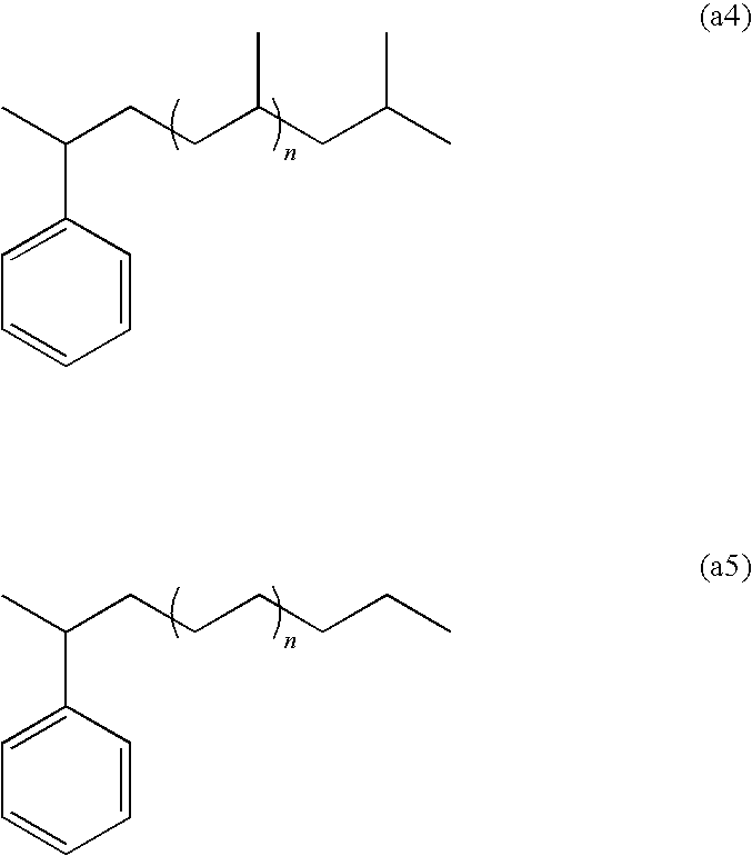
CC(CC(CCC(C)C1=CC=CC=C1)C)C.CCCCCCC(C)C1=CC=CC=C1
